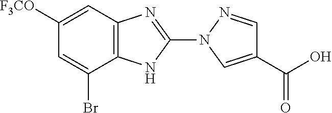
C1([F3CO])=CC2=C(NC(N3C=C(C(=O)O)C=N3)=N2)C(Br)=C1
